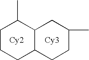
C1CCC2C(C1C)CC(C)CC2.[Cy2]
